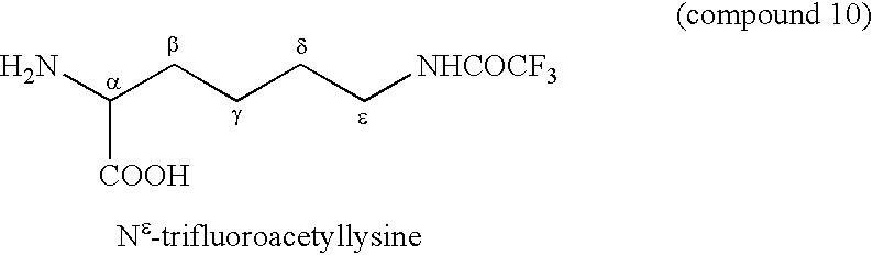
NC(CCCC[NHCOCF3])[COOH].[Ne-trifluoroacetyllysine]
